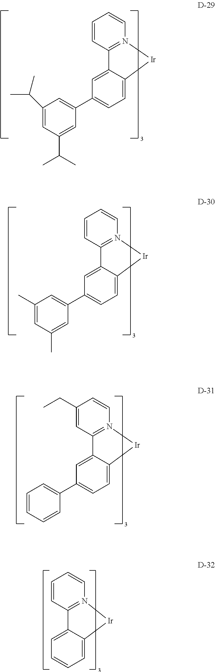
C1=CN2=C(C=C1)C1=CC(C3=CC(C(C)C)=CC(C(C)C)=C3)=CC=C1[Ir]2.C1=CN2=C(C=C1)C1=CC(C3=CC(C)=CC(C)=C3)=CC=C1[Ir]2.C1=CN2=C(C=C1CC)C1=CC(C3=CC=CC=C3)=CC=C1[Ir]2.C1=CC=C2C(=C1)[Ir]N1=C2C=CC=C1
